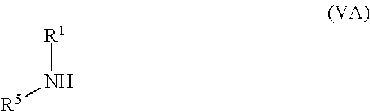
[R1]N[R5]
